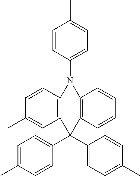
C1=CC(N2C3=C(C=C(C)C=C3)C(C3=CC=C(C)C=C3)(C3=CC=C(C)C=C3)C3=C2C=CC=C3)=CC=C1C
